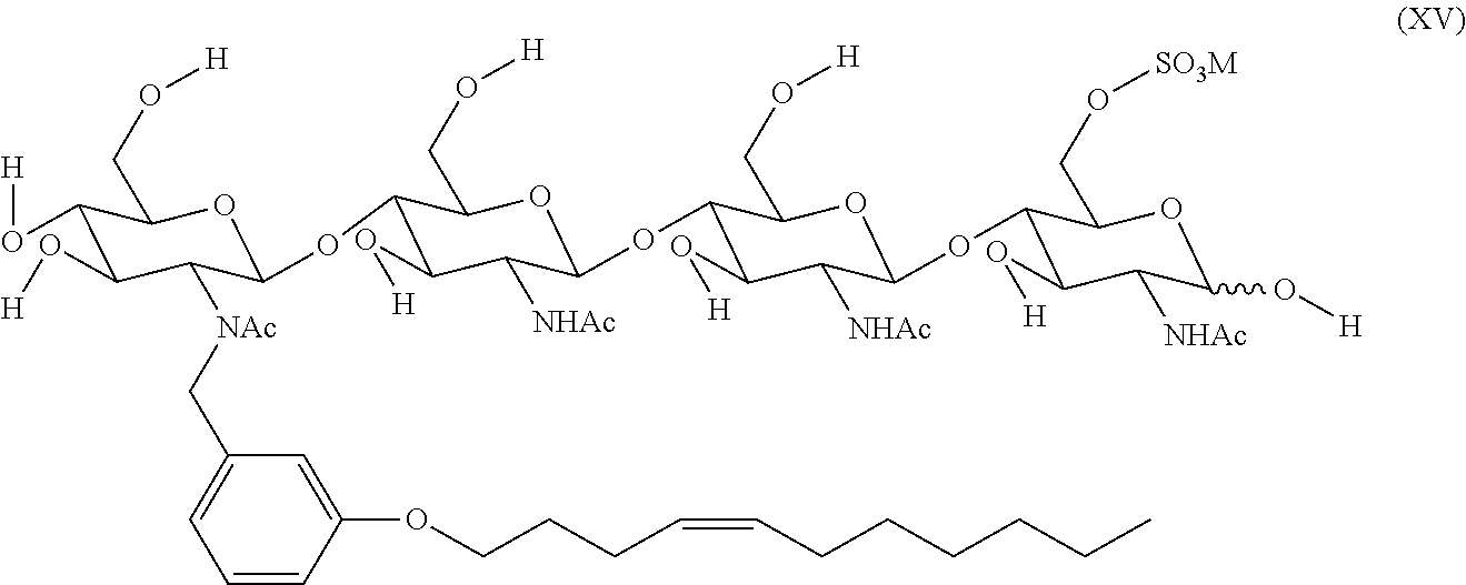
C1(O[H])C(O[H])C([NAc]CC2=CC=CC(OCCCC=CCCCCCC)=C2)C(OC2C(O[H])C([NHAc])C(OC3C(O[H])C([NHAc])C(OC4C(O[H])C([NHAc])C(O[H])OC4CO[SO3M])OC3CO[H])OC2CO[H])OC1CO[H]
